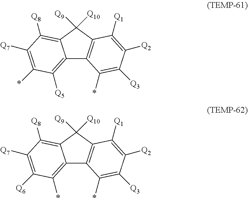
C12=C([Q5])C(*)=C([Q7])C([Q8])=C1C([Q10])([Q9])C1=C2C(*)=C([Q3])C([Q2])=C1[Q1].C12=C(*)C([Q6])=C([Q7])C([Q8])=C1C([Q10])([Q9])C1=C2C(*)=C([Q3])C([Q2])=C1[Q1]
